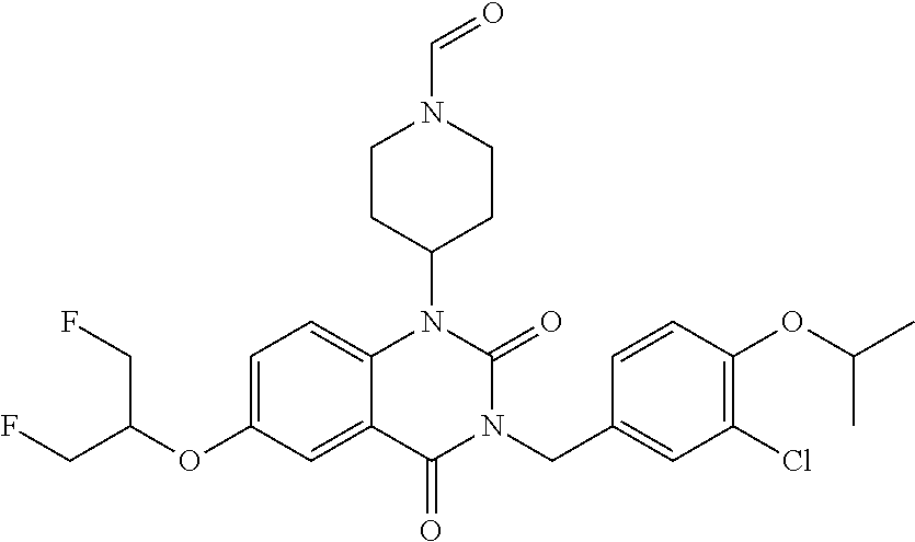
C12=CC=C(OC(CF)CF)C=C1C(=O)N(CC1=CC(Cl)=C(OC(C)C)C=C1)C(=O)N2C1CCN(C=O)CC1
